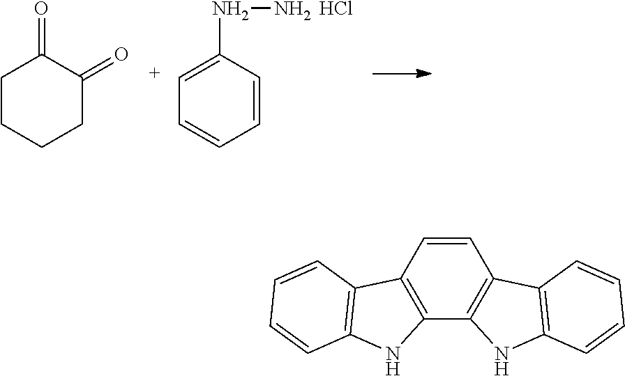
C1CCCC(=O)C1=O.C1(NN)=CC=CC=C1.Cl.C1=CC2=C(C3=C1C1=C(N3)C=CC=C1)NC1=C2C=CC=C1
